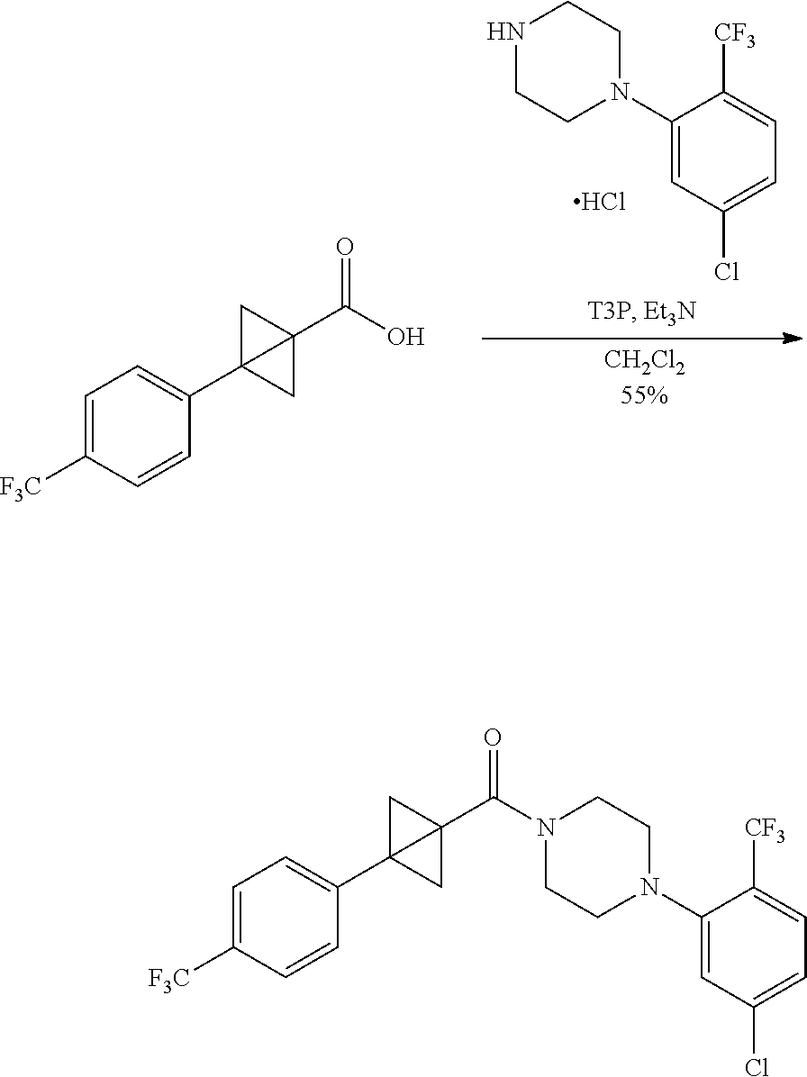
C1=C([F3C])C=CC(C23CC2(C(O)=O)C3)=C1.C1(N2CCNCC2)=CC(Cl)=CC=C1[CF3].Cl.C1=C([F3C])C=CC(C23CC2(C(N2CCN(C4=CC(Cl)=CC=C4[CF3])CC2)=O)C3)=C1
